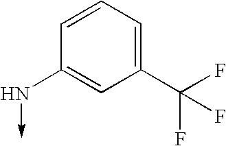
C1=CC=C(C(F)(F)F)C=C1N->C
